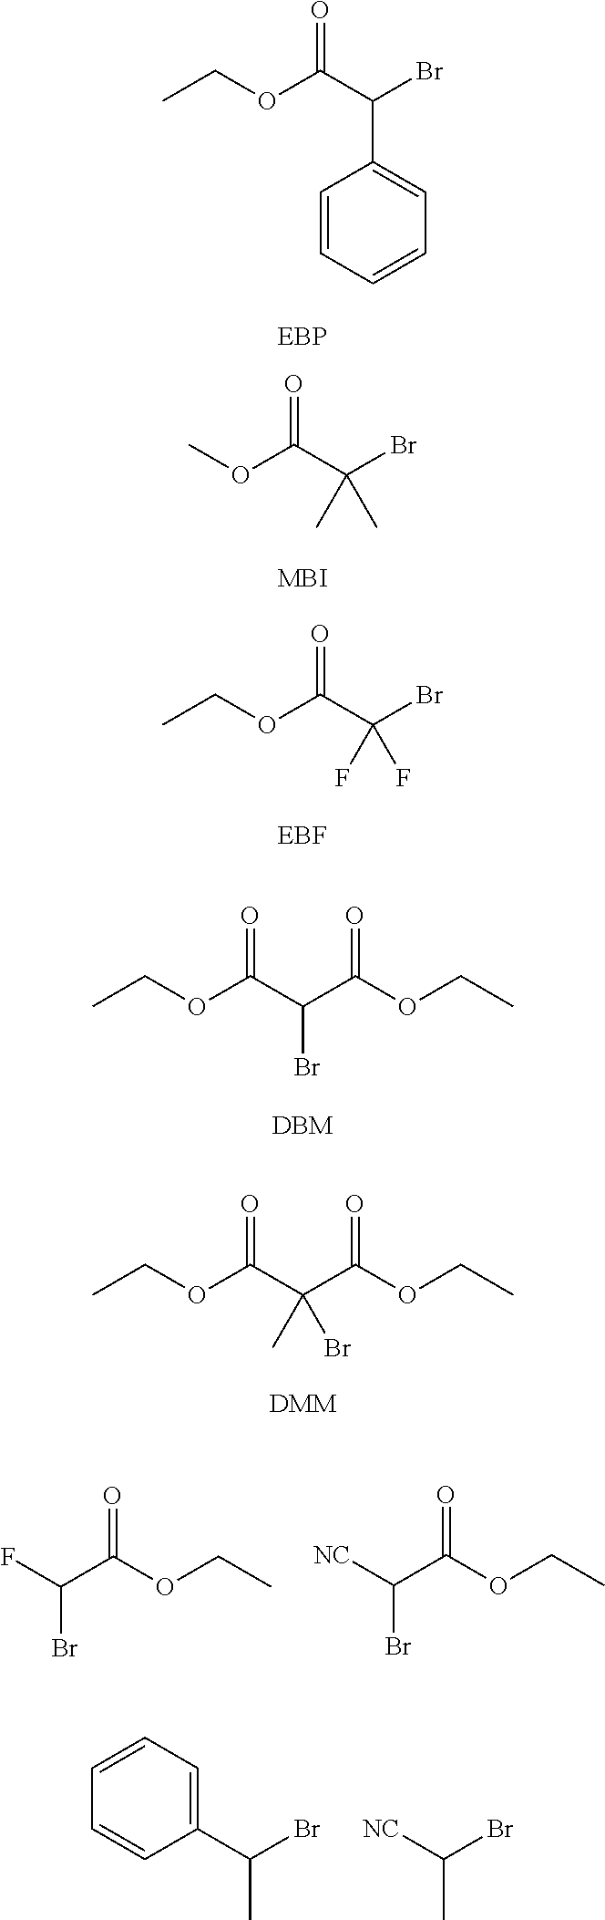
O(C(=O)C(F)Br)CC.O(C(=O)C([NC])Br)CC.BrC(C1=CC=CC=C1)C.BrC([NC])C.C(C(OCC)=O)(C(OCC)=O)(Br)C.[DMM].C(C(OCC)=O)(C(OCC)=O)Br.C(C(OCC)=O)(Br)(F)F.C1=CC=CC=C1C(C(OCC)=O)Br.C(C(OC)=O)(Br)(C)C
